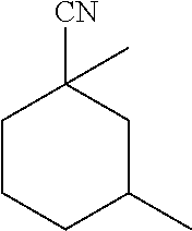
C1CCC(C)CC1([CN])C
